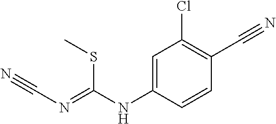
C1=C(NC(=NC#N)SC)C=CC(C#N)=C1Cl
